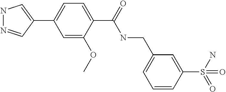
C1(C2=CNN=C2)=CC=C(C(=O)NCC2=CC=CC(S(N)(=O)=O)=C2)C(OC)=C1
